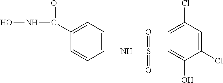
C1(S(NC2=CC=C(C(NO)=O)C=C2)(=O)=O)=C(O)C(Cl)=CC(Cl)=C1
